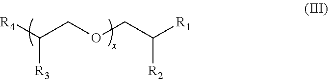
[R4]C(COCC([R1])[R2])[R3]
